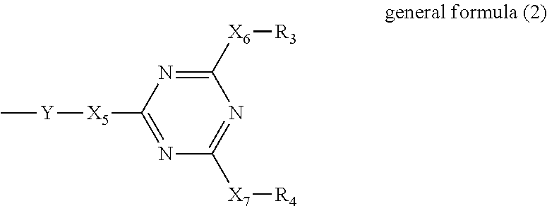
C[Y][X5]C1=NC([X7][R4])=NC([X6][R3])=N1
